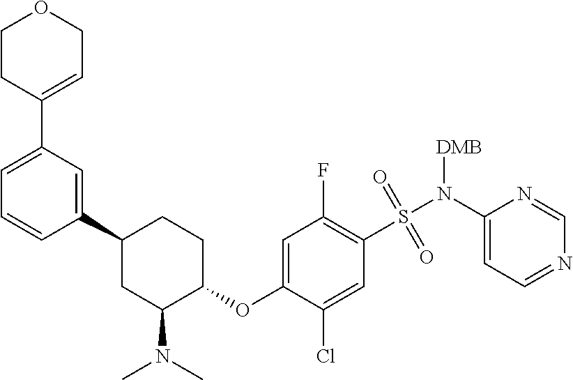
N1=CC=C(N(S(=O)(=O)C2=C(F)C=C(OC3CCC(C4=CC(C5=CCOCC5)=CC=C4)CC3N(C)C)C(Cl)=C2)[DMB])N=C1
